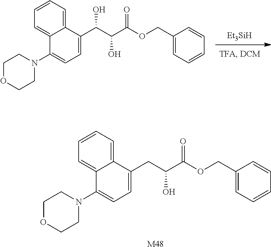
C1(COC(=O)C(CC2=CC=C(N3CCOCC3)C3=CC=CC=C32)O)=CC=CC=C1.[M48].[Et3SiH].C1(COC(=O)C(C(C2=CC=C(N3CCOCC3)C3=CC=CC=C32)O)O)=CC=CC=C1
